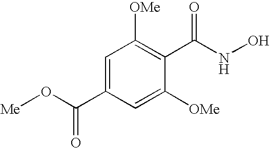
[Me]OC(C1=CC([OMe])=C(C(NO)=O)C([OMe])=C1)=O
